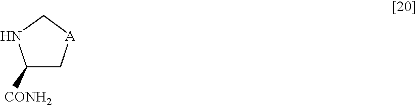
C1([CONH2])C[A]CN1
